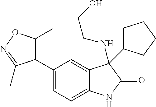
C1=C(C2=C(C)ON=C2C)C=C2C(=C1)NC(=O)C2(NCCO)C1CCCC1
